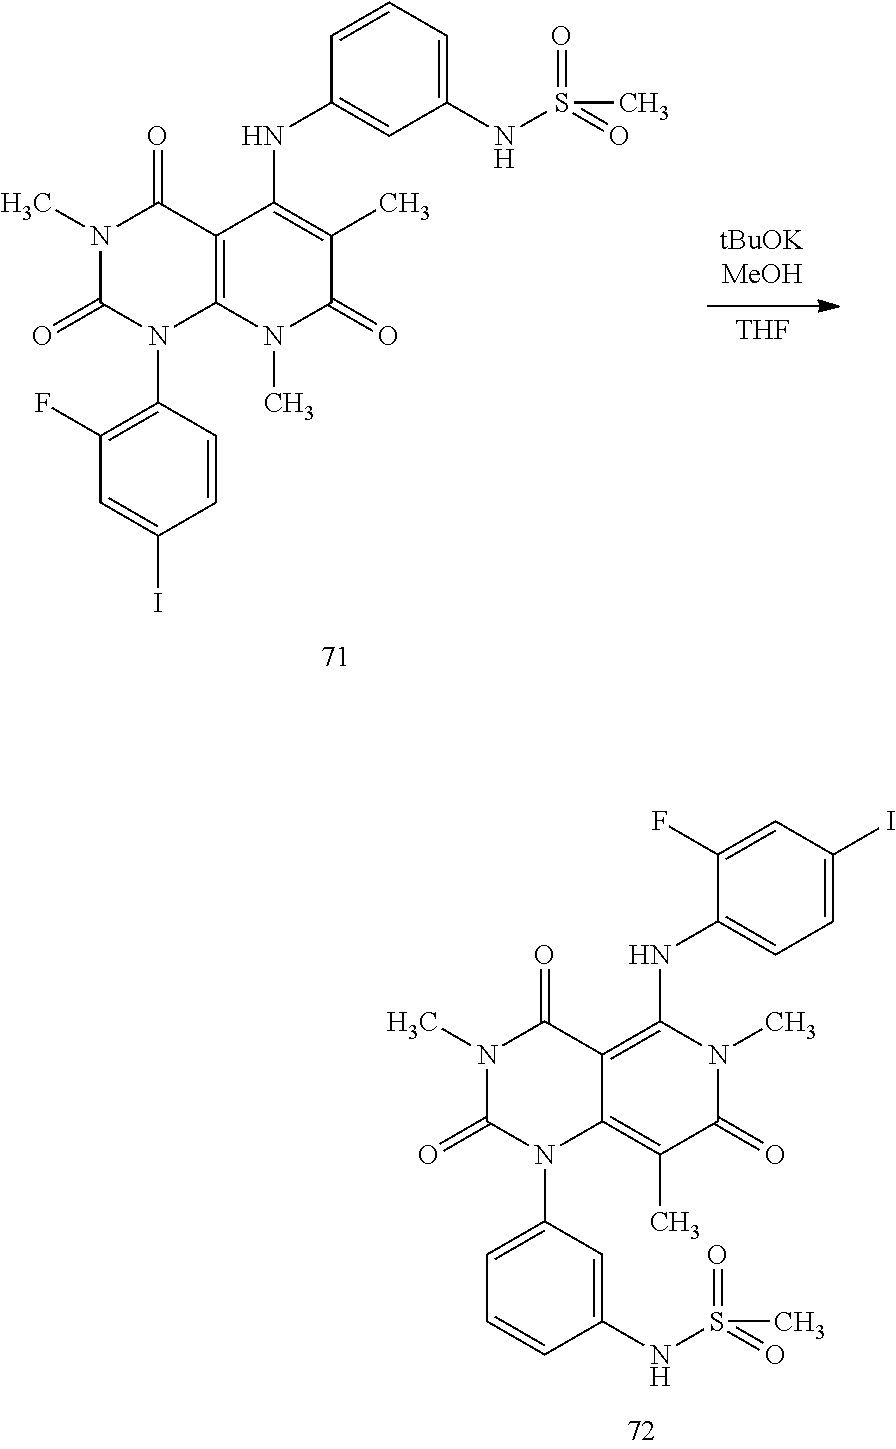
N1(C)C(=O)N(C2=CC=CC(NS(=O)(=O)C)=C2)C2=C(C)C(=O)N(C)C(NC3=CC=C(I)C=C3F)=C2C1=O.[THF].N1(C)C(=O)N(C2=C(F)C=C(I)C=C2)C2=C(C1=O)C(NC1=CC(NS(=O)(C)=O)=CC=C1)=C(C)C(=O)N2C
